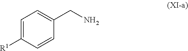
C1=C([R1])C=CC(CN)=C1
